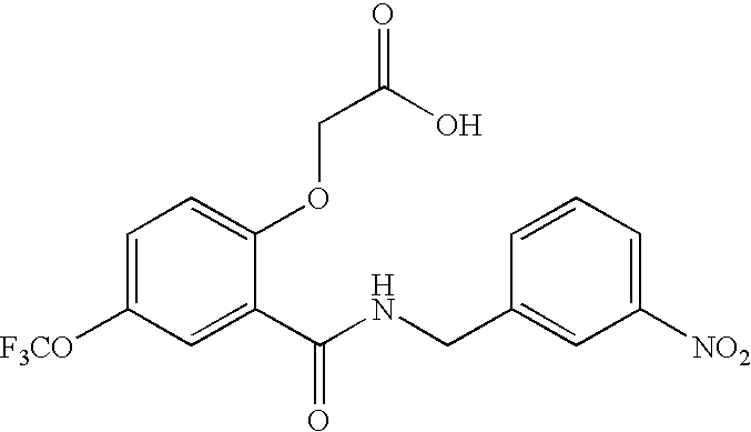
C1=C([F3CO])C=C(C(NCC2=CC([NO2])=CC=C2)=O)C(OCC(=O)O)=C1
